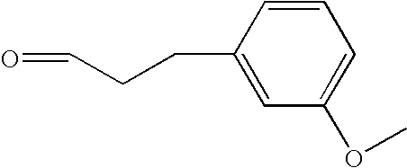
C1=CC(CCC=O)=CC(OC)=C1
